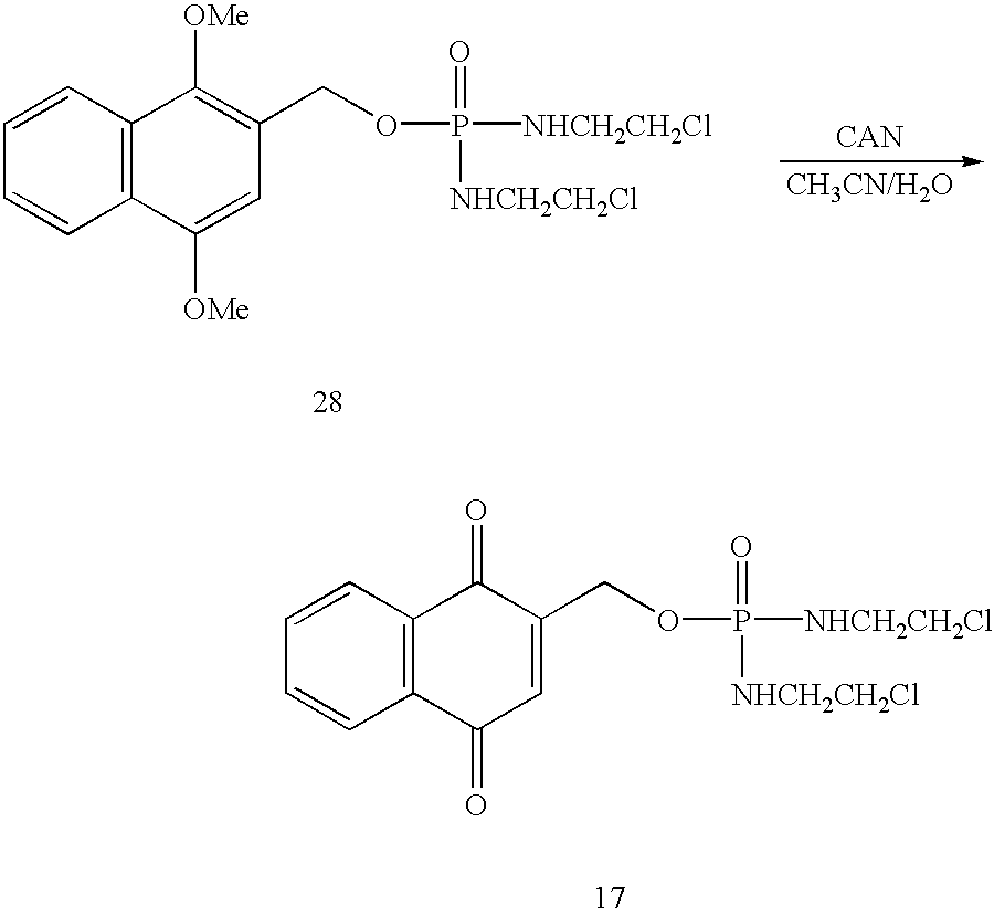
C1=CC=CC2=C1C([OMe])=C(COP(=O)([NHCH2CH2Cl])[NHCH2CH2Cl])C=C2[OMe].[CAN].C1=CC=CC2=C1C(=O)C(COP(=O)([NHCH2CH2Cl])[NHCH2CH2Cl])=CC2=O
